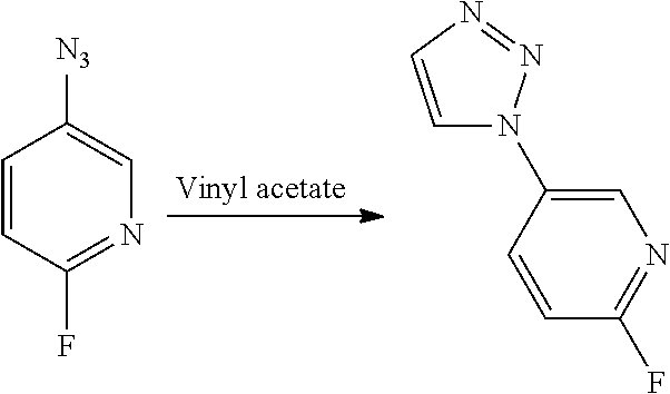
C1=CC(F)=NC=C1[N3].C1=C(N2C=CN=N2)C=CC(F)=N1
